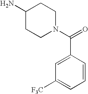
C1(N)CCN(C(=O)C2=CC([F3C])=CC=C2)CC1
